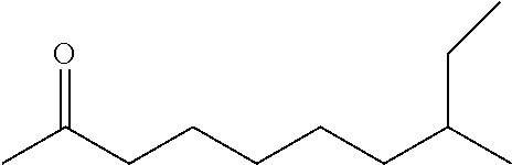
CC(CCCCCC(C)CC)=O
